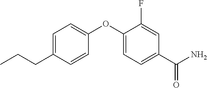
C1=C(CCC)C=CC(OC2=CC=C(C(N)=O)C=C2F)=C1
